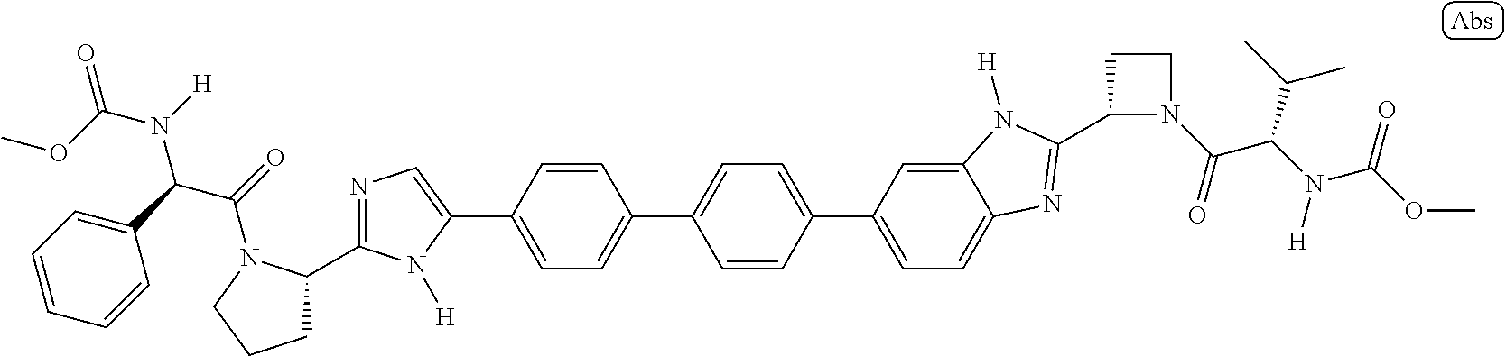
C1(C2CCCN2C(=O)C(C2=CC=CC=C2)N(C(=O)OC)[H])=NC=C(C2=CC=C(C3=CC=C(C4=CC=C5C(=C4)N([H])C(C4N(C(=O)C(N([H])C(OC)=O)C(C)C)CC4)=N5)C=C3)C=C2)N1[H]
